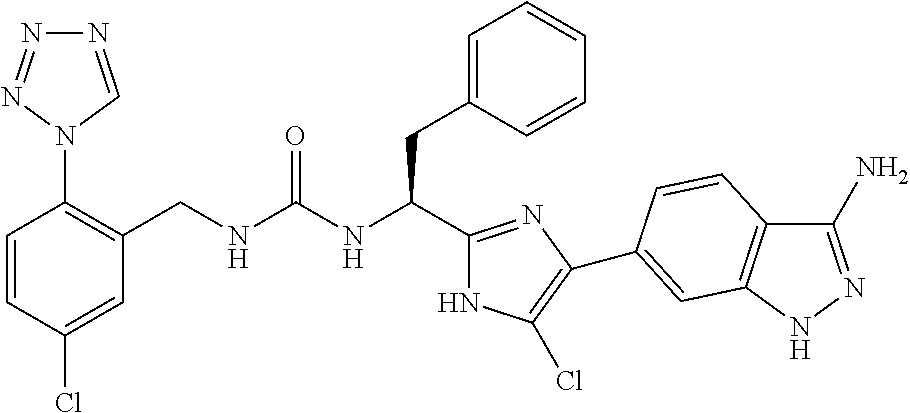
C(NC(CC1=CC=CC=C1)C1=NC(C2=CC3=C(C(N)=NN3)C=C2)=C(Cl)N1)(=O)NCC1=C(N2C=NN=N2)C=CC(Cl)=C1
